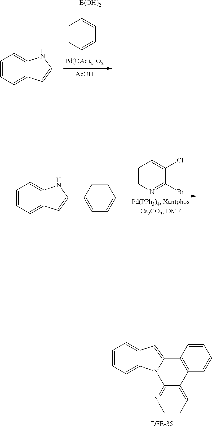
C1=CN=C(Br)C(Cl)=C1.C1=CC(C2=CC3=CC=CC=C3N2)=CC=C1.C1=CC2=CC=CC=C2N1.C1=CC=CC=C1[B(OH)2].[AcOH].C12=CC=CN=C1N1C3=CC=CC=C3C=C1C1=C2C=CC=C1
